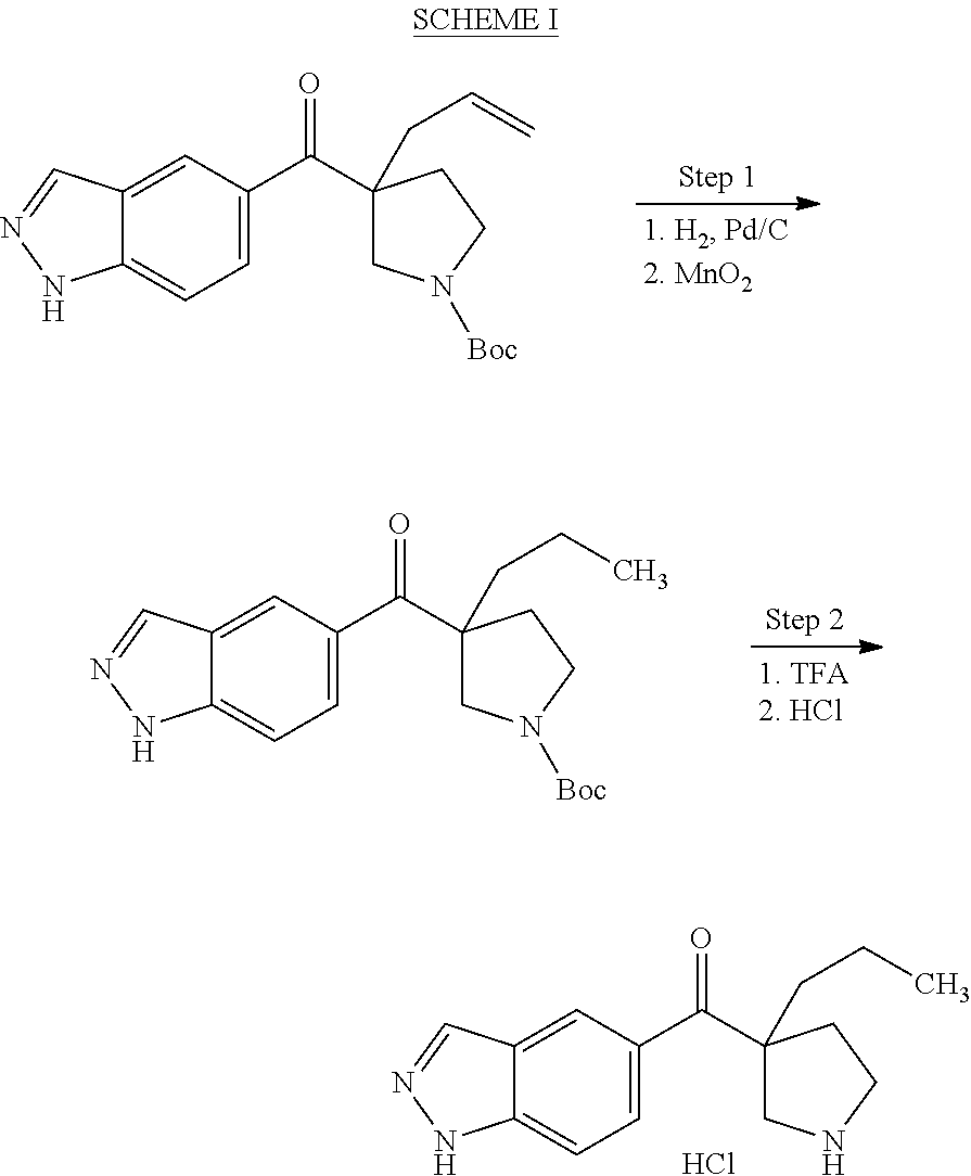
C1=C(C(=O)C2(CC=C)CN([Boc])CC2)C=C2C(=C1)NN=C2.C1=C(C(=O)C2(CCC)CN([Boc])CC2)C=C2C(=C1)NN=C2.C1=C(C(=O)C2(CCC)CNCC2)C=C2C(=C1)NN=C2.Cl
